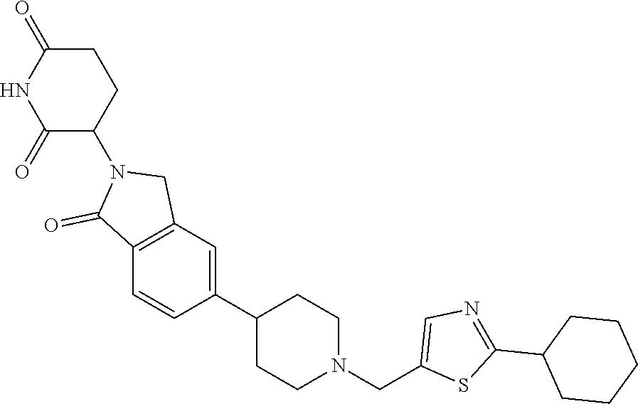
C1(C2=CC3=C(C=C2)C(=O)N(C2CCC(=O)NC2=O)C3)CCN(CC2=CN=C(C3CCCCC3)S2)CC1
